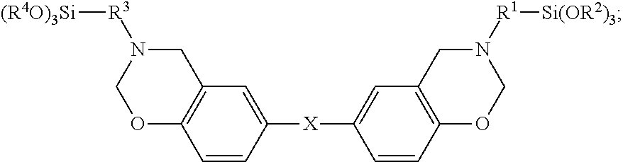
[R3]([(R4O)3Si])N1COC2=C(C1)C=C([X]C1=CC3=C(C=C1)OCN([R1][Si(OR2)3])C3)C=C2
